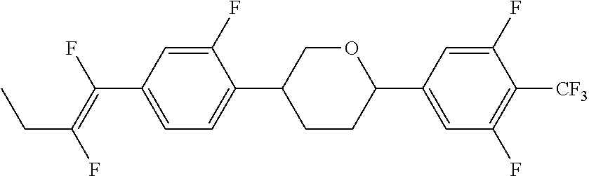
C1(F)=CC(C(=C(F)CC)F)=CC=C1C1CCC(C2=CC(F)=C([CF3])C(F)=C2)OC1
